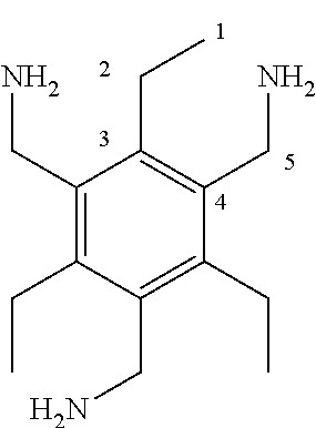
C1(CN)=C(CC)C(CN)=C(CC)C(CN)=C1CC
